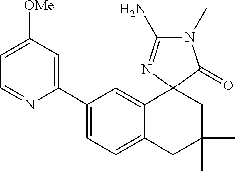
C1=NC(C2=CC=C3C(=C2)C2(CC(C)(C)C3)C(=O)N(C)C(N)=N2)=CC([OMe])=C1
